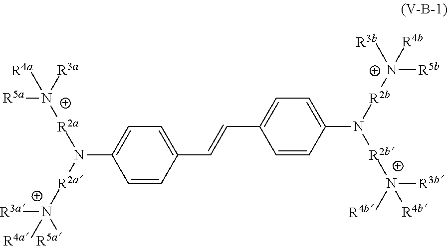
C1=CC(C=CC2=CC=C(N([R2b]N([R3b])([R4b])[R4b])[R2b][N+]([R5b])([R3b])[R4b])C=C2)=CC=C1N([R2a][N+]([R3a])([R5a])[R4a])[R2a][N+]([R5a])([R3a])[R4a]
